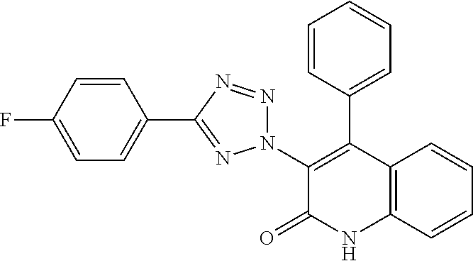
C1(N2N=NC(C3=CC=C(F)C=C3)=N2)=C(C2=CC=CC=C2)C2=C(NC1=O)C=CC=C2
